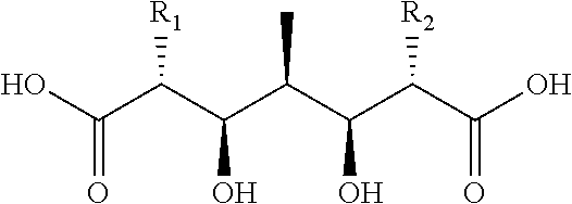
OC(C(C(C(C(C(C(O)=O)[R2])O)C)O)[R1])=O
